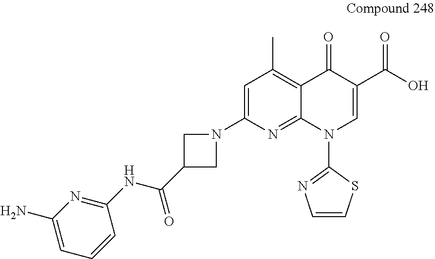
N1(C2=CC(C)=C3C(=N2)N(C2=NC=CS2)C=C(C(O)=O)C3=O)CC(C(NC2=NC(N)=CC=C2)=O)C1
